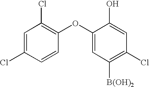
C1=C(Cl)C=CC(OC2=CC([B(OH)2])=C(Cl)C=C2O)=C1Cl
